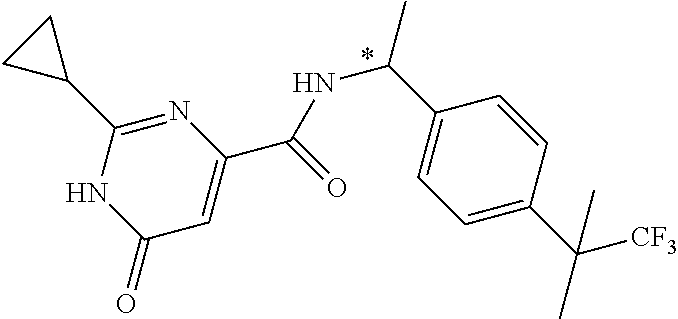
C1=C(C(C)([CF3])C)C=CC(C(C)NC(C2=CC(=O)NC(C3CC3)=N2)=O)=C1
